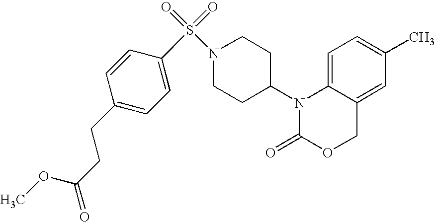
C1=C2C(=CC(C)=C1)COC(=O)N2C1CCN(S(=O)(=O)C2=CC=C(CCC(=O)OC)C=C2)CC1
